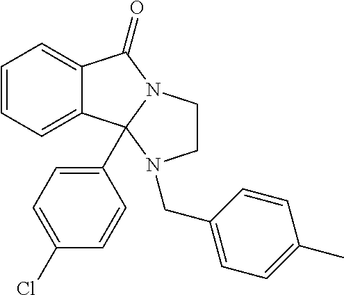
C12=CC=CC=C1C1(C3=CC=C(Cl)C=C3)N(C2=O)CCN1CC1=CC=C(C)C=C1
